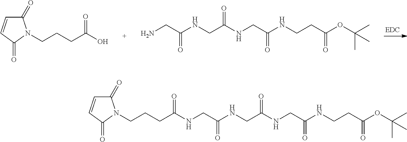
NCC(NCC(NCC(NCCC(OC(C)(C)C)=O)=O)=O)=O.C1(=O)C=CC(=O)N1CCCC(O)=O.C(C(NCC(NCC(NCCC(OC(C)(C)C)=O)=O)=O)=O)NC(CCCN1C(=O)C=CC1=O)=O
